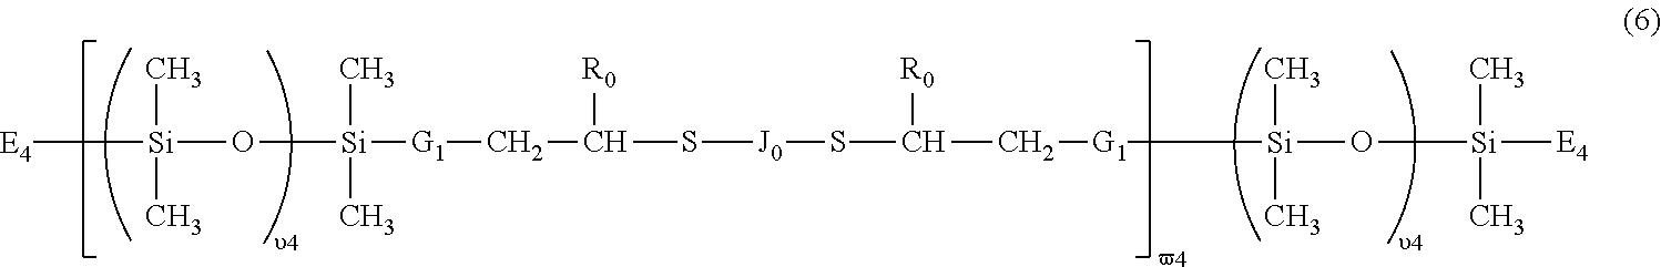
O([Si]([G1]CC([R0])S[J0]SC(C[G1][Si](O[Si]([E4])(C)C)(C)C)[R0])(C)C)[Si](C)(C)[E4]
